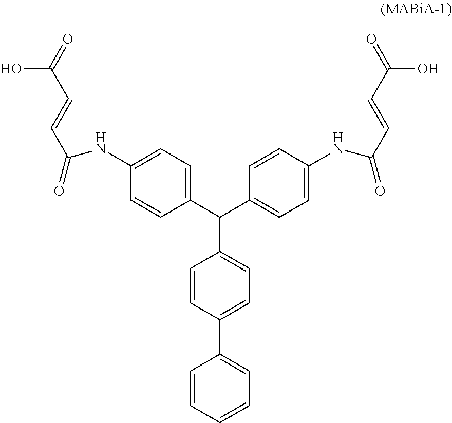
C1=CC=CC=C1C1=CC=C(C(C2=CC=C(NC(=O)C=CC(=O)O)C=C2)C2=CC=C(NC(=O)C=CC(=O)O)C=C2)C=C1
